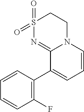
C1S(=O)(=O)N=C2N(C1)C=CC=C2C1=C(F)C=CC=C1
